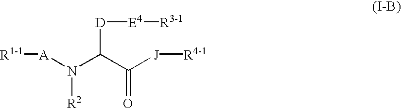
[A](N(C(C([J][R4-1])=O)[D][E4][R3-1])[R2])[R1-1]
